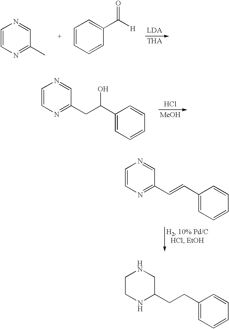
C1CNC(CCC2=CC=CC=C2)CN1.C1=CN=C(C)C=N1.C1=CC=CC(C([H])=O)=C1.[THA].C1=CN=C(CC(C2=CC=CC=C2)O)C=N1.Cl.C1=CN=C(C=CC2=CC=CC=C2)C=N1
